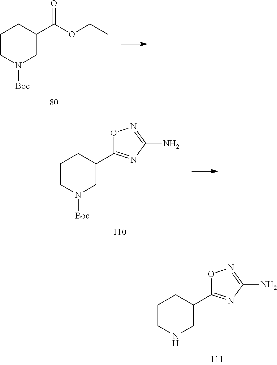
C1CN([Boc])CC(C(OCC)=O)C1.C1CN([Boc])CC(C2=NC(N)=NO2)C1.C1CNCC(C2=NC(N)=NO2)C1
